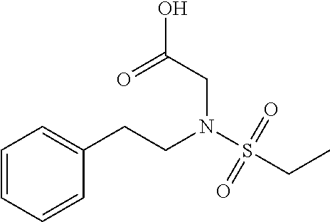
C1=CC=CC(CCN(S(=O)(=O)CC)CC(=O)O)=C1
